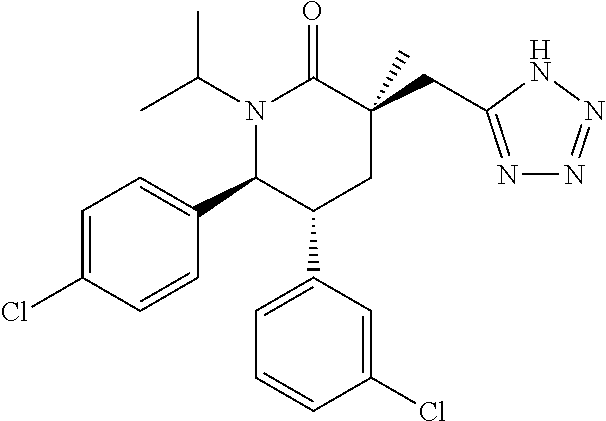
N1=C(CC2(C)C(=O)N(C(C)C)C(C3=CC=C(Cl)C=C3)C(C3=CC=CC(Cl)=C3)C2)NN=N1
